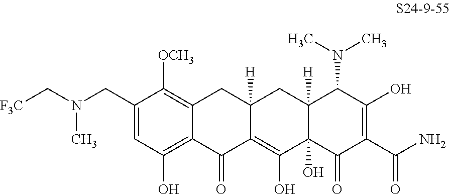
C1(CN(C[F3C])C)=CC(O)=C2C(=C1[OCH3])CC1([H])C(=C(O)C3(O)C([H])(C1)C(N(C)C)C(O)=C(C(N)=O)C3=O)C2=O
